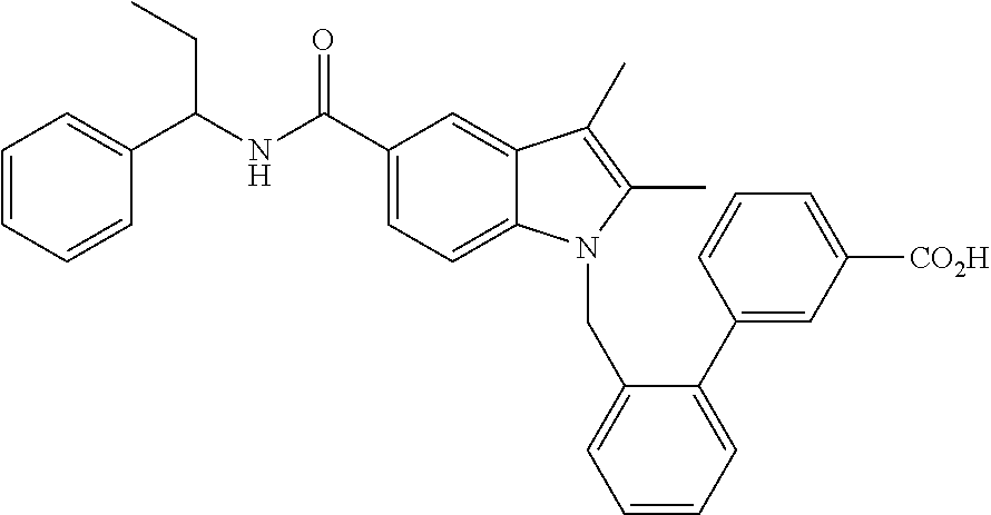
C1=CC(C(NC(C2=CC=C3C(=C2)C(C)=C(C)N3CC2=CC=CC=C2C2=CC([CO2H])=CC=C2)=O)CC)=CC=C1
